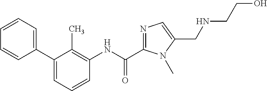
C1(C2=CC=CC=C2)=CC=CC(NC(C2=NC=C(CNCCO)N2C)=O)=C1C
